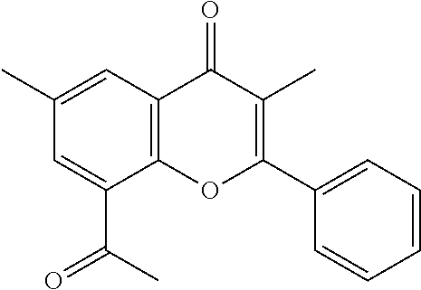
C12=C(OC(C3=CC=CC=C3)=C(C)C1=O)C(C(C)=O)=CC(C)=C2
